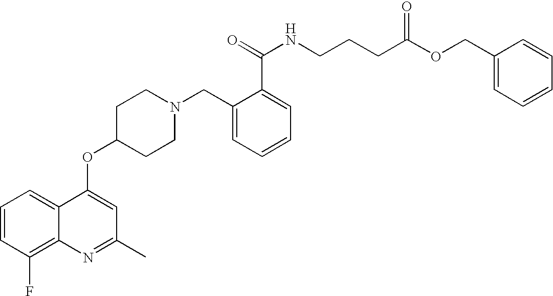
C1=CC(F)=C2C(=C1)C(OC1CCN(CC3=CC=CC=C3C(NCCCC(=O)OCC3=CC=CC=C3)=O)CC1)=CC(C)=N2
